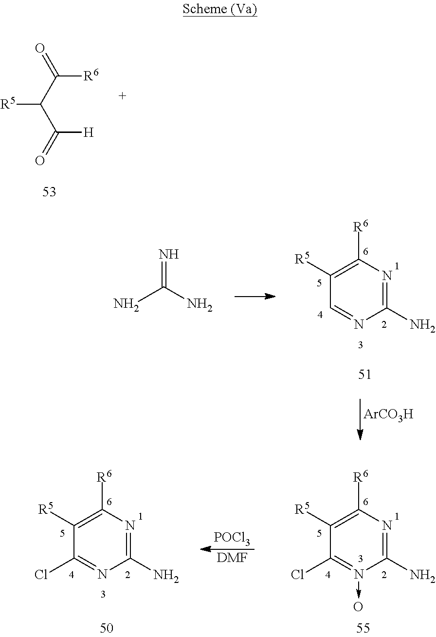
C(C(C([H])=O)[R5])([R6])=O.[ArCO3H].C1([R5])=C([R6])N=C(N)N=C1.NC(N)=N.C1([R5])=C([R6])N=C(N)N(->O)=C1Cl.C1([R5])=C([R6])N=C(N)N=C1Cl.[POCl3].[DMF]
